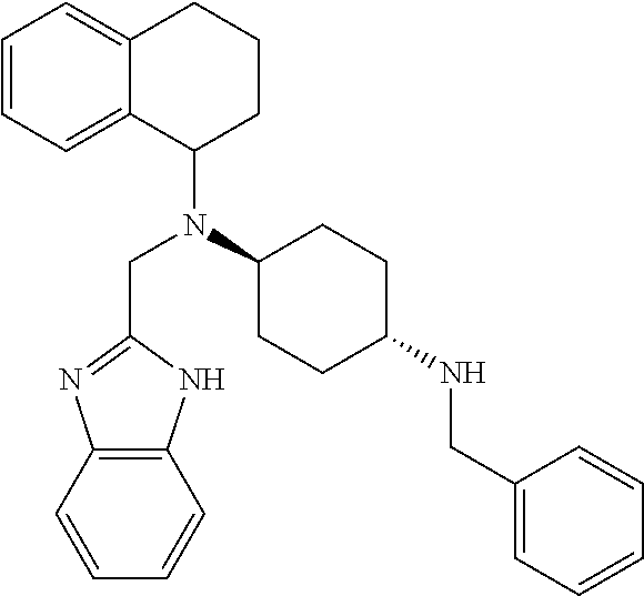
C1=CC=C2C(=C1)CCCC2N(C1CCC(NCC2=CC=CC=C2)CC1)CC1=NC2=C(N1)C=CC=C2
